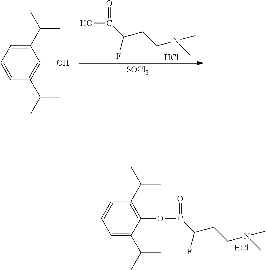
OC(C(F)CCN(C)C)=O.Cl.[SOCl2].C1(C(C)C)=CC=CC(C(C)C)=C1O.C1(C(C)C)=C(OC(=O)C(F)CCN(C)C)C(C(C)C)=CC=C1.Cl
